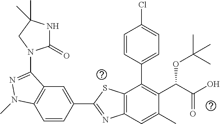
C1=CC(C2=NC3=C(S2)C(C2=CC=C(Cl)C=C2)=C(C(C(O)=O)OC(C)(C)C)C(C)=C3)=CC2=C1N(C)N=C2N1C(=O)NC(C)(C)C1
